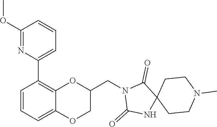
C1=CC=C(C2=C3OC(CN4C(=O)C5(NC4=O)CCN(C)CC5)COC3=CC=C2)N=C1OC
